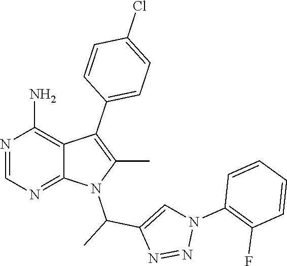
N1=CN=C2C(=C1N)C(C1=CC=C(Cl)C=C1)=C(C)N2C(C)C1=CN(C2=C(F)C=CC=C2)N=N1
